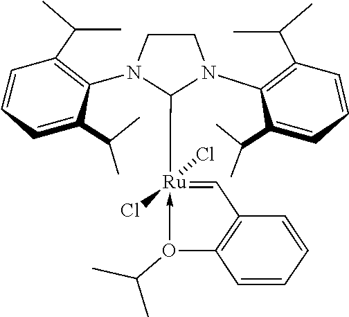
C1CN(C2=C(C(C)C)C=CC=C2C(C)C)C([Ru](=CC2=C(O(->C)C(C)C)C=CC=C2)(Cl)Cl)N1C1=C(C(C)C)C=CC=C1C(C)C
